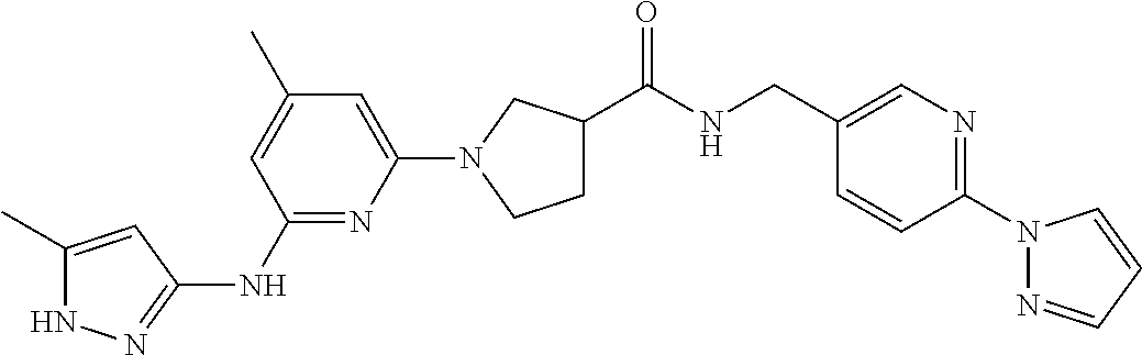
N1C(C)=CC(NC2=NC(N3CCC(C(NCC4=CN=C(N5N=CC=C5)C=C4)=O)C3)=CC(C)=C2)=N1
